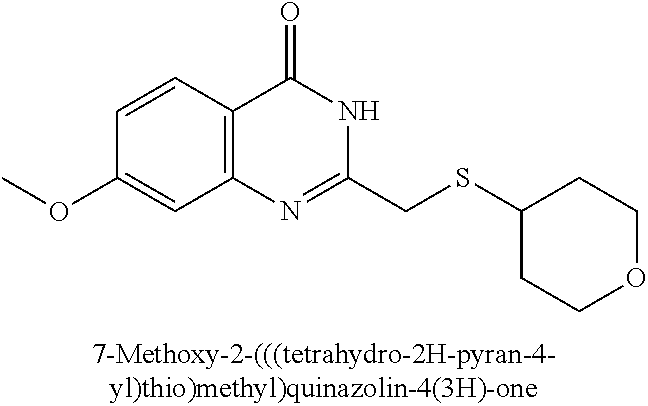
O(C1=CC2=C(C=C1)C(=O)NC(CSC1CCOCC1)=N2)C
